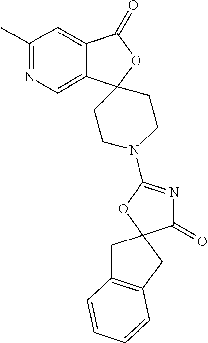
C1(C)=NC=C2C(=C1)C(=O)OC21CCN(C2=NC(=O)C3(O2)CC2=C(C3)C=CC=C2)CC1
